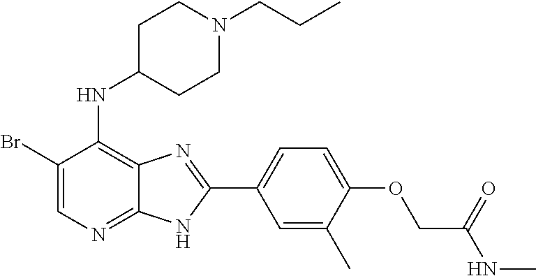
C1(Br)=CN=C2C(=C1NC1CCN(CCC)CC1)N=C(C1=CC=C(OCC(NC)=O)C(C)=C1)N2
